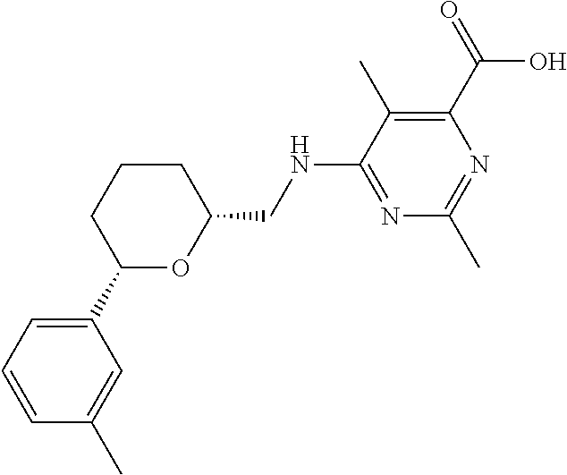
C1(C)=CC(C2OC(CNC3=NC(C)=NC(C(=O)O)=C3C)CCC2)=CC=C1
